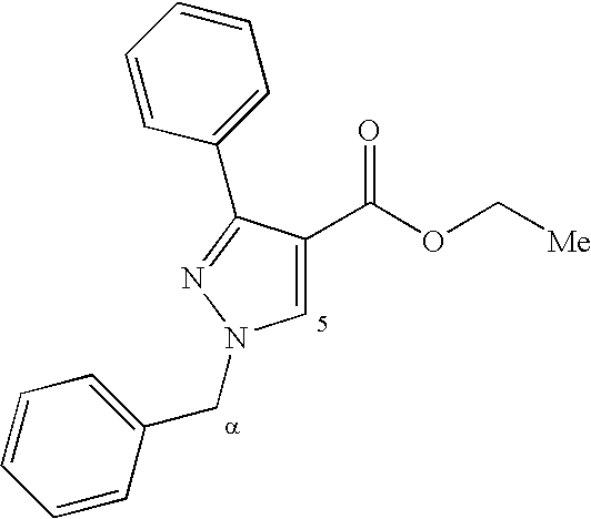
C1=C(C(OC[Me])=O)C(C2=CC=CC=C2)=NN1CC1=CC=CC=C1
